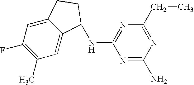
C1(C)=C(F)C=C2C(=C1)C(NC1=NC(CC)=NC(N)=N1)CC2
